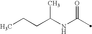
C(NC(=O)C)(CCC)C
